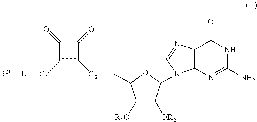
[G2](CC1C([R1O])C([OR2])C(N2C3=C(C(=O)NC(N)=N3)N=C2)O1)c1c([G1][L][RD])C(=O)C1=O
